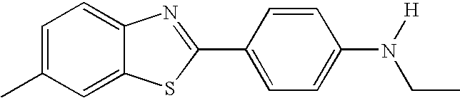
C1=C(C)C=C2C(=C1)N=C(C1=CC=C(N([H])CC)C=C1)S2
